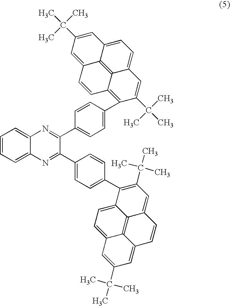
C1=CC=C2C(=C1)N=C(C1=CC=C(C3=C4C5=C6C(=CC=C5C=C3C(C)(C)C)C=C(C(C)(C)C)C=C6C=C4)C=C1)C(C1=CC=C(C3=C(C(C)(C)C)C=C4C5=C6C(=CC=C53)C=C(C(C)(C)C)C=C6C=C4)C=C1)=N2
